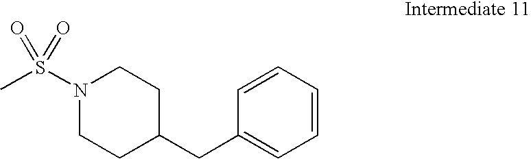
C1=CC=CC(CC2CCN(S(C)(=O)=O)CC2)=C1
